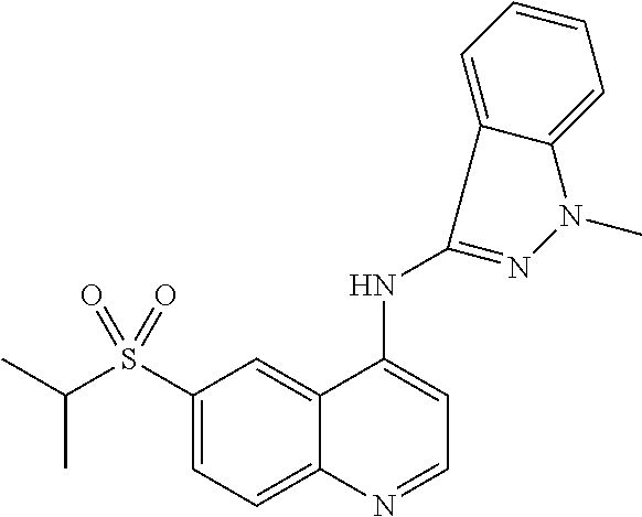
C1(S(C(C)C)(=O)=O)=CC=C2C(=C1)C(NC1=NN(C)C3=CC=CC=C13)=CC=N2
